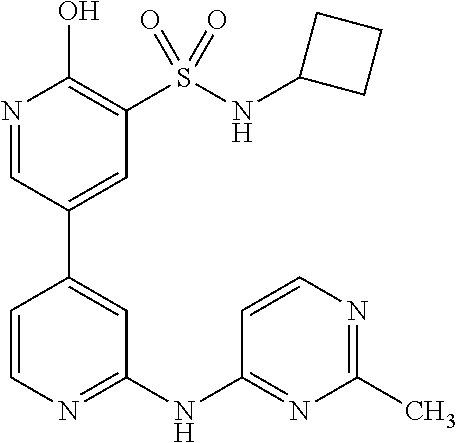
C1(NC2=NC(C)=NC=C2)=NC=CC(C2=CC(S(NC3CCC3)(=O)=O)=C(O)N=C2)=C1
